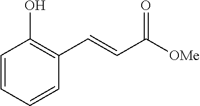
C1=CC=CC(C=CC([OMe])=O)=C1O
